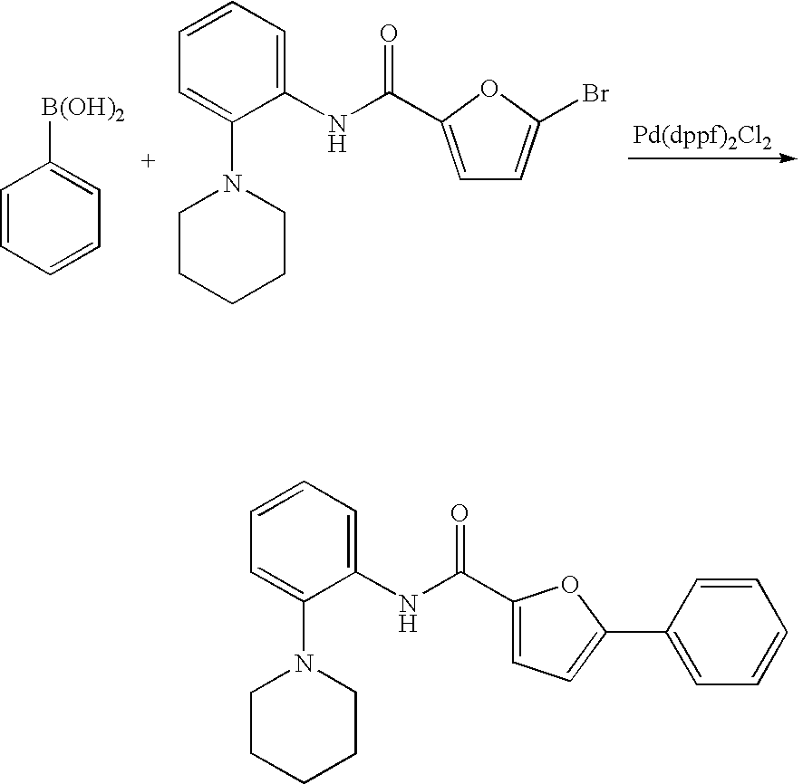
C1=CC=CC=C1[B(OH)2].C1(NC(=O)C2=CC=C(Br)O2)=CC=CC=C1N1CCCCC1.C1(NC(=O)C2=CC=C(C3=CC=CC=C3)O2)=CC=CC=C1N1CCCCC1
